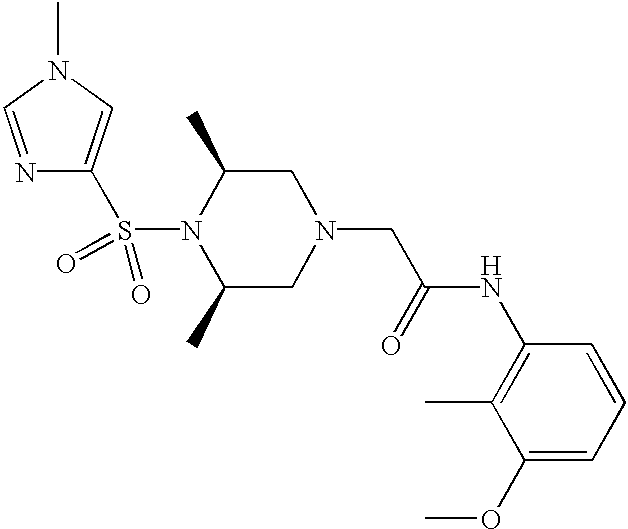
N1(S(=O)(=O)C2=CN(C)C=N2)C(C)CN(CC(=O)NC2=C(C)C(OC)=CC=C2)CC1C
